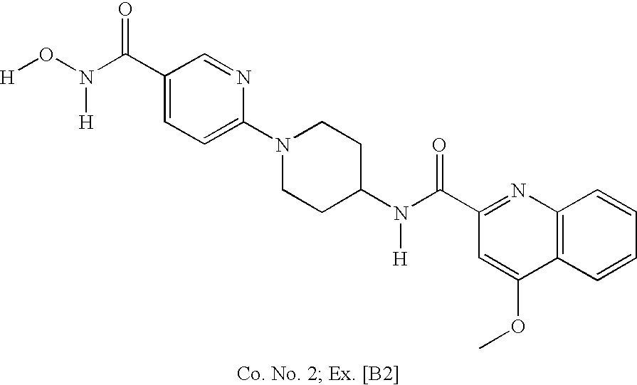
C1(C(N(O[H])[H])=O)=CC=C(N2CCC(N(C(C3=NC4=C(C(OC)=C3)C=CC=C4)=O)[H])CC2)N=C1
